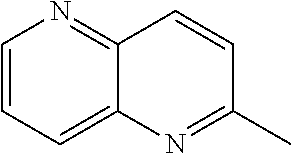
C1=CC=C2C(=N1)C=CC(C)=N2
